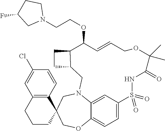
C1=C2C3=CC=C1S(=O)(=O)NC(=O)C(C)(C)OCC=CC(OCCN1CCC(F)C1)C1C(CN2CC2(CO3)C3=C(CCC2)C=C(Cl)C=C3)CC1
